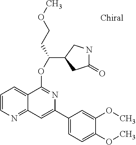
C1=CN=C2C(=C1)C(OC(CCOC)C1CC(=O)NC1)=NC(C1=CC=C(OC)C(OC)=C1)=C2
